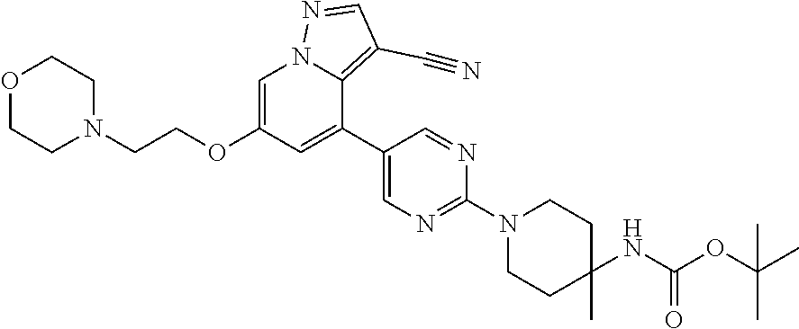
C1=C(OCCN2CCOCC2)C=C(C2=CN=C(N3CCC(NC(OC(C)(C)C)=O)(C)CC3)N=C2)C2=C(C#N)C=NN12
